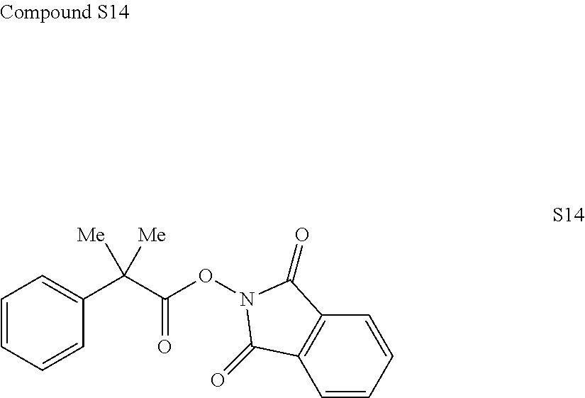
C1=CC=CC2=C1C(=O)N(OC(C(C1=CC=CC=C1)([Me])[Me])=O)C2=O
